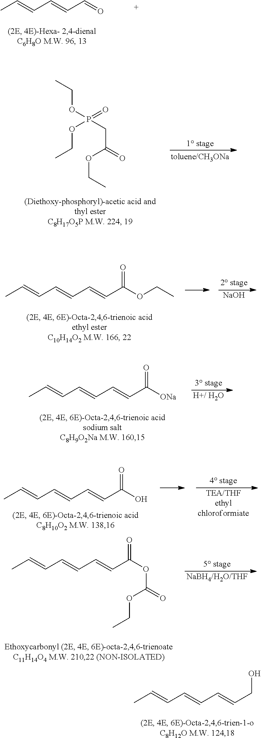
CC=CC=CC=O.O(CC)P(CC(OCC)=O)(=O)OCC.CC=CC=CC=CC(OCC)=O.[NaOH].CC=CC=CC=CC([ONa])=O.[H+/ H2O].[NaBH4/H2O/THF].CC=CC=CC=CC(OC(=O)OCC)=O.CC=CC=CC=CCO.[TEA/THFethyl chloroformiate].CC=CC=CC=CC(O)=O
